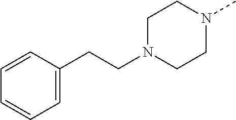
C1(CCN2CCN(C)CC2)=CC=CC=C1
